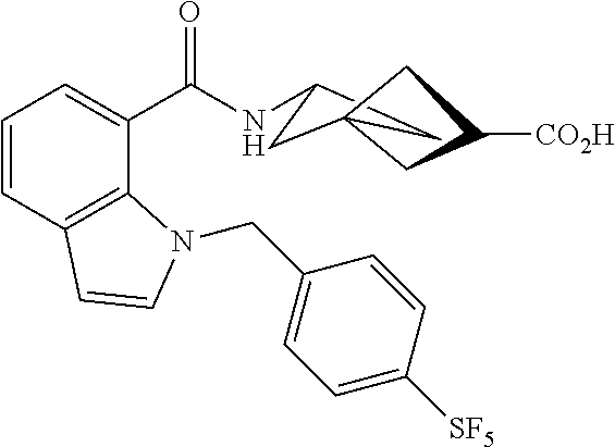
C1=CC2=C(C(C(NC3CC4(C3)CC([CO2H])C4)=O)=C1)N(CC1=CC=C([SF5])C=C1)C=C2
